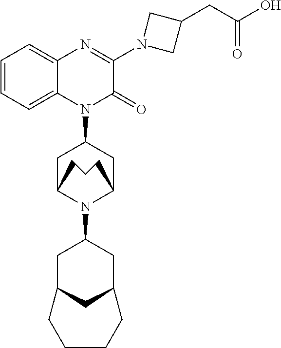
C1=CC=C2C(=C1)N=C(N1CC(CC(=O)O)C1)C(=O)N2C1CC2N(C3CC4CC(C3)CCCC4)C(C1)CCC2
